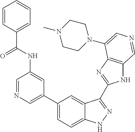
C1(C2=CN=CC(NC(C3=CC=CC=C3)=O)=C2)=CC=C2C(=C1)C(C1=NC3=C(N1)C=NC=C3N1CCN(C)CC1)=NN2
